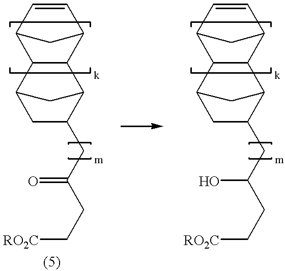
C12C(C3C=CC1C3)C1C(CC(CC[RO2C])=O)CC2C1.C12C(C3C=CC1C3)C1C(CC(CC[RO2C])O)CC2C1
